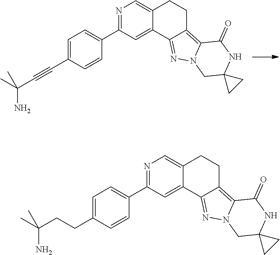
N1=C(C2=CC=C(C#CC(C)(N)C)C=C2)C=C2C(=C1)CCC1=C3N(N=C21)CC1(NC3=O)CC1.N1=C(C2=CC=C(CCC(C)(N)C)C=C2)C=C2C(=C1)CCC1=C3N(N=C21)CC1(NC3=O)CC1
